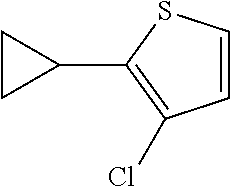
C1=CSC(C2CC2)=C1Cl
